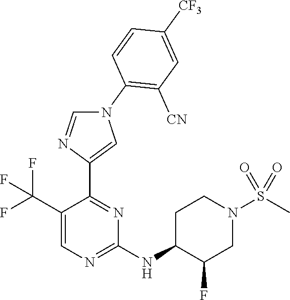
N1(C2=C([CN])C=C([CF3])C=C2)C=NC(C2=NC(NC3C(F)CN(S(C)(=O)=O)CC3)=NC=C2C(F)(F)F)=C1
